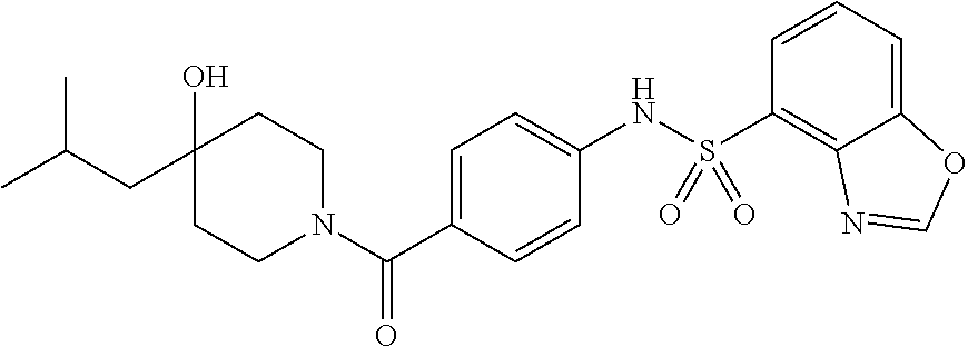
C1(O)(CC(C)C)CCN(C(C2=CC=C(NS(C3=C4C(=CC=C3)OC=N4)(=O)=O)C=C2)=O)CC1
